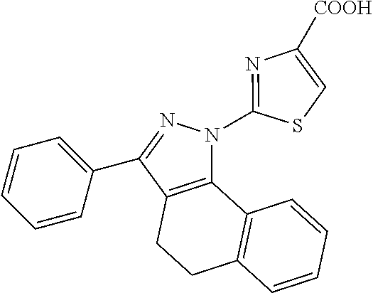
C1=CC=C(C2=NN(C3=NC([COOH])=CS3)C3=C2CCC2=C3C=CC=C2)C=C1
